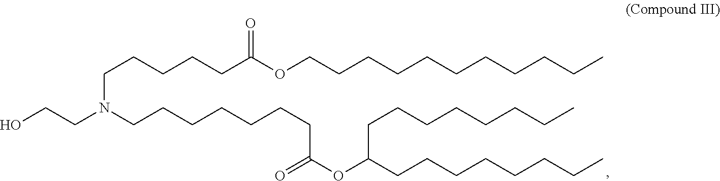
C(N(CCCCCCCC(OC(CCCCCCCC)CCCCCCCC)=O)CCCCCC(OCCCCCCCCCCC)=O)CO
